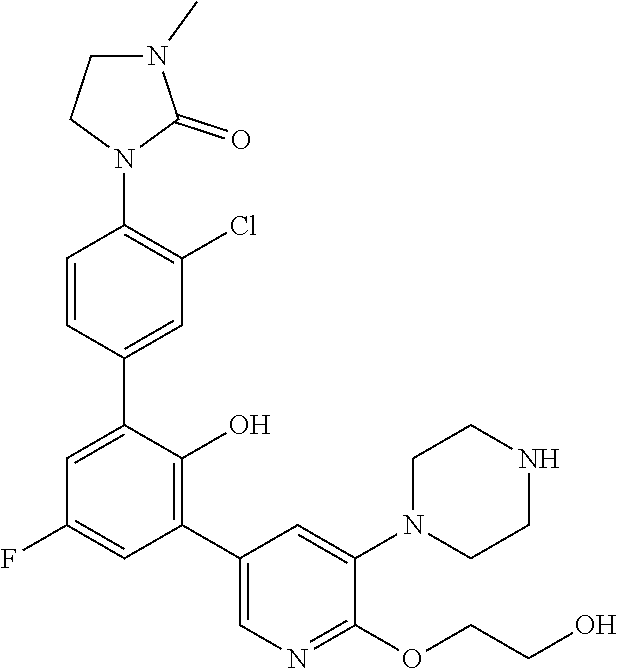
C1=C(C2=CC(Cl)=C(N3C(=O)N(C)CC3)C=C2)C(O)=C(C2=CN=C(OCCO)C(N3CCNCC3)=C2)C=C1F
